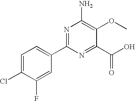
C1=C(Cl)C(F)=CC(C2=NC(N)=C(OC)C(C(O)=O)=N2)=C1
